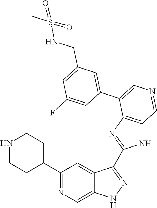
C1(C2CCNCC2)=NC=C2C(=C1)C(C1=NC3=C(N1)C=NC=C3C1=CC(CNS(C)(=O)=O)=CC(F)=C1)=NN2
